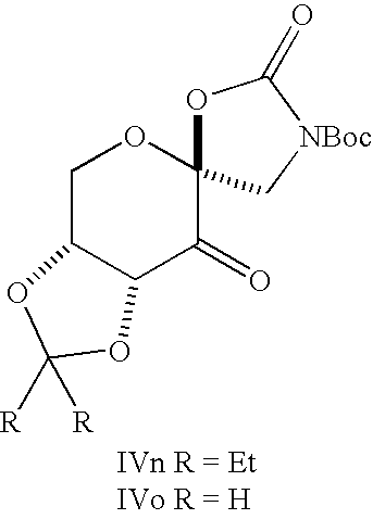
C1C2C(C(=O)C3(O1)OC(=O)[NBoc]C3)OC([R])([R])O2
